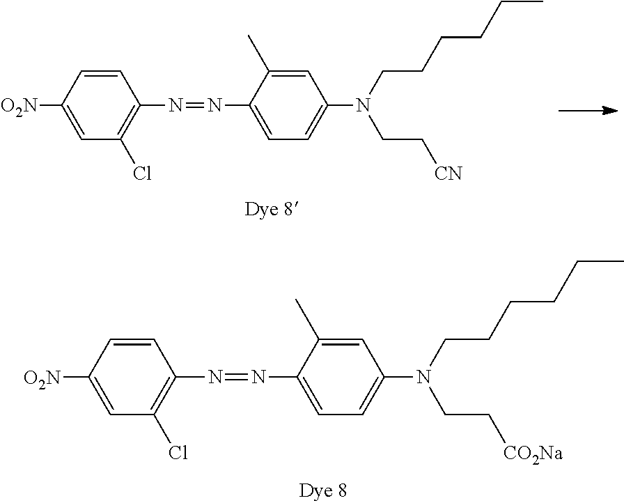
C1=CC([O2N])=CC(Cl)=C1N=NC1=CC=C(N(CCCCCC)CC[CN])C=C1C.C1=CC([O2N])=CC(Cl)=C1N=NC1=CC=C(N(CCCCCC)CC[CO2Na])C=C1C
